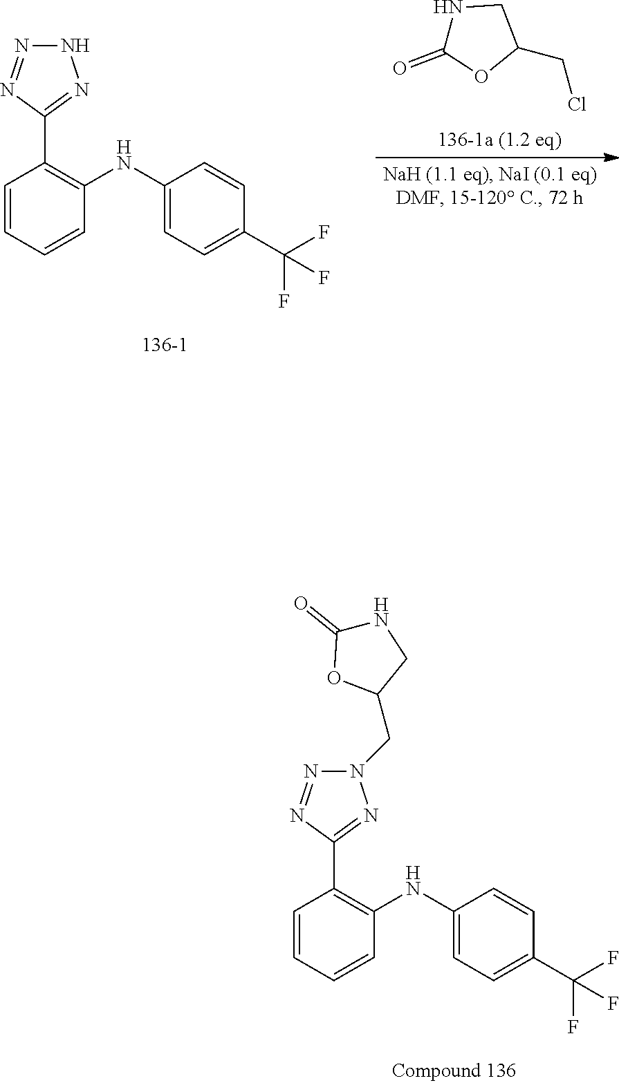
N1N=NC(C2=C(NC3=CC=C(C(F)(F)F)C=C3)C=CC=C2)=N1.C1(CCl)CNC(=O)O1.N1(CC2CNC(=O)O2)N=NC(C2=C(NC3=CC=C(C(F)(F)F)C=C3)C=CC=C2)=N1
